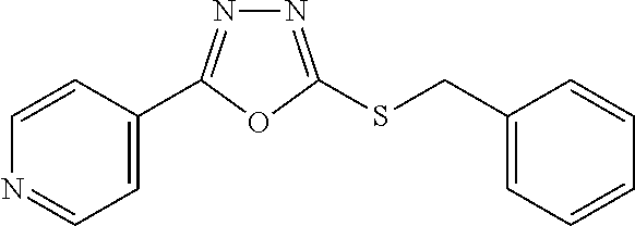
C1=C(C2=NN=C(SCC3=CC=CC=C3)O2)C=CN=C1
